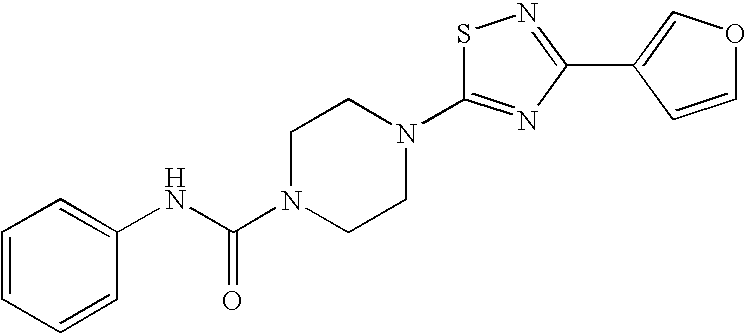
S1C(N2CCN(C(NC3=CC=CC=C3)=O)CC2)=NC(C2=COC=C2)=N1
